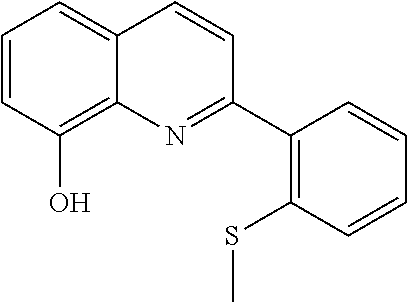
C1=CC(O)=C2C(=C1)C=CC(C1=C(SC)C=CC=C1)=N2
